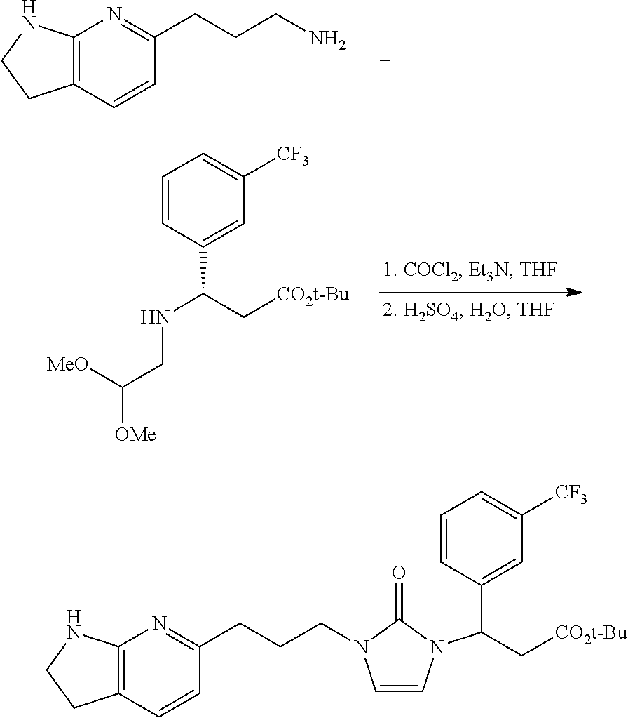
C12=C(C=CC(CCCN)=N1)CCN2.C1=CC(C(NCC([OMe])[MeO])C[CO2t-Bu])=CC([CF3])=C1.C12=C(C=CC(CCCN3C=CN(C(C4=CC([CF3])=CC=C4)C[CO2t-Bu])C3=O)=N1)CCN2
